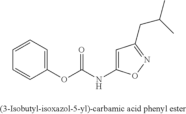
C1=CC=C(OC(NC2=CC(CC(C)C)=NO2)=O)C=C1
